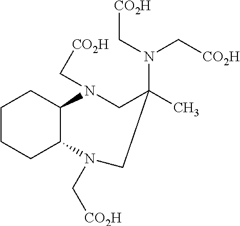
C1CCC2C(C1)N(C[CO2H])CC(C)(N(C[CO2H])C[CO2H])CN2C[CO2H]
